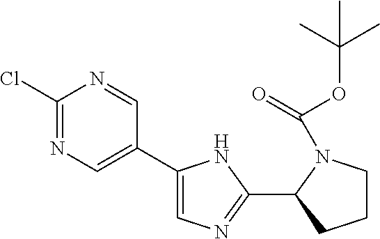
C1(Cl)=NC=C(C2=CN=C(C3N(C(=O)OC(C)(C)C)CCC3)N2)C=N1
